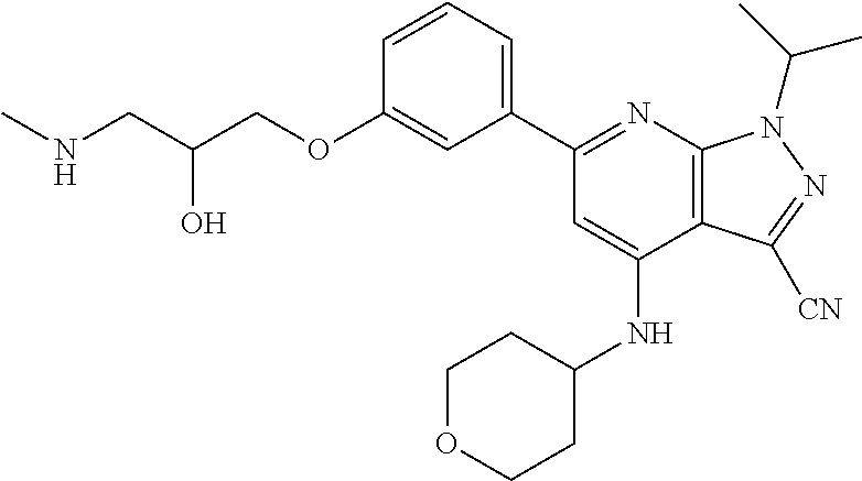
C(O)(CNC)COC1=CC(C2=NC3=C(C(NC4CCOCC4)=C2)C([CN])=NN3C(C)C)=CC=C1
